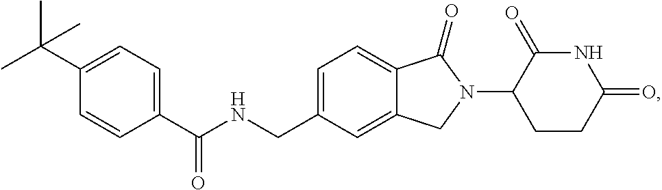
C1=C(CNC(C2=CC=C(C(C)(C)C)C=C2)=O)C=C2C(=C1)C(=O)N(C1CCC(=O)NC1=O)C2
